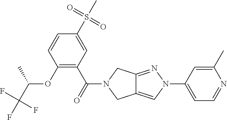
O(C1=C(C(=O)N2CC3=CN(C4=CC=NC(C)=C4)N=C3C2)C=C(S(C)(=O)=O)C=C1)C(C(F)(F)F)C
